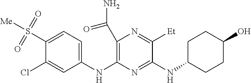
C1(NC2=NC(NC3=CC=C(S([Me])(=O)=O)C(Cl)=C3)=C(C(N)=O)N=C2[Et])CCC(O)CC1
